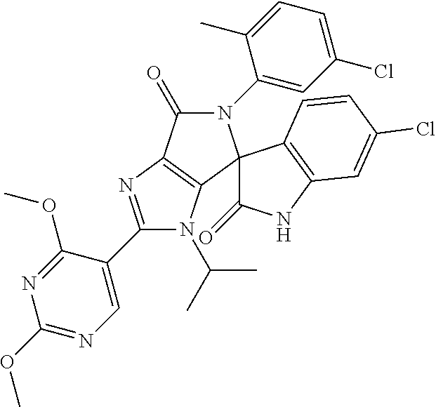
C1(C2=CN=C(OC)N=C2OC)=NC2=C(N1C(C)C)C1(N(C3=CC(Cl)=CC=C3C)C2=O)C(=O)NC2=C1C=CC(Cl)=C2
